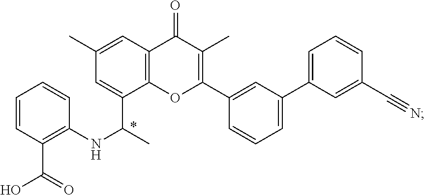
C1=CC=CC(NC(C2=CC(C)=CC3=C2OC(C2=CC(C4=CC=CC(C#N)=C4)=CC=C2)=C(C)C3=O)C)=C1C(O)=O
